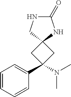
C1=CC=CC(C2(N(C)C)CC3(C2)NC(=O)NC3)=C1
